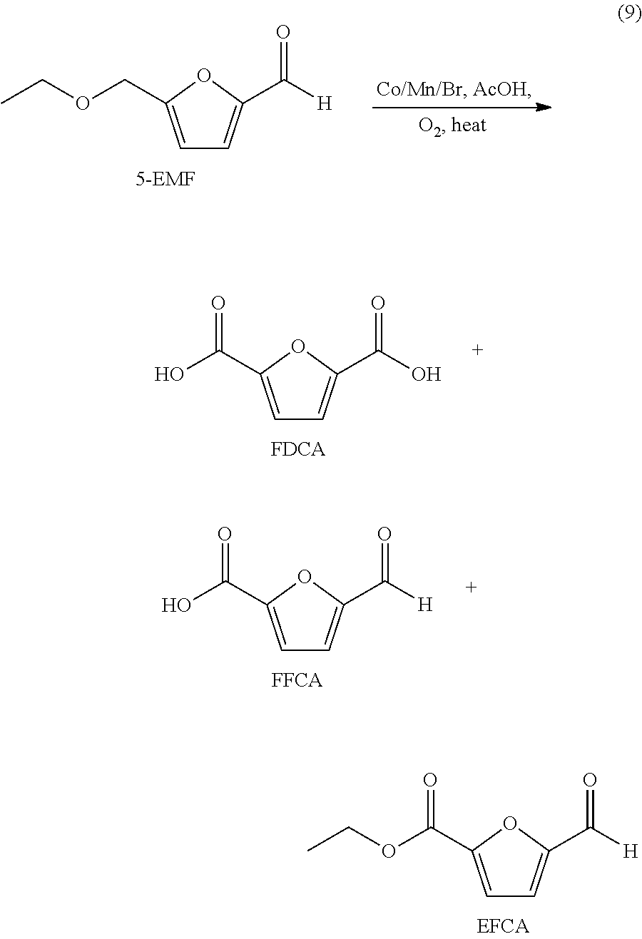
C1=C(COCC)OC(C([H])=O)=C1.C1=C(C(OCC)=O)OC(C([H])=O)=C1.C1=C(C(O)=O)OC(C(O)=O)=C1.C1=C(C(O)=O)OC(C([H])=O)=C1
